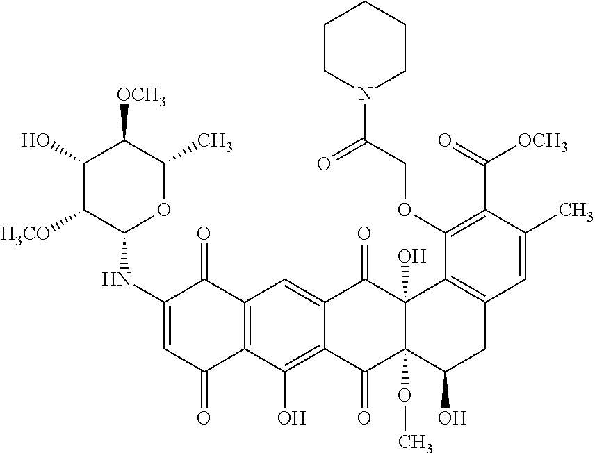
C12=C(C(O)=C3C(=C1)C(=O)C1(O)C(OC)(C3=O)C(O)CC3=C1C(OCC(=O)N1CCCCC1)=C(C(=O)[OCH3])C(C)=C3)C(=O)C=C(NC1OC(C)C([OCH3])C(O)C1[H3CO])C2=O
